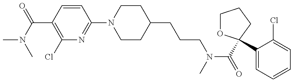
CN(C(=O)C1=C(Cl)N=C(N2CCC(CCCN(C(=O)C3(C4=CC=CC=C4Cl)OCCC3)C)CC2)C=C1)C
